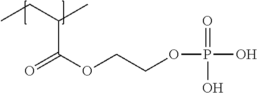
CCC(C)C(OCCOP(O)(=O)O)=O
